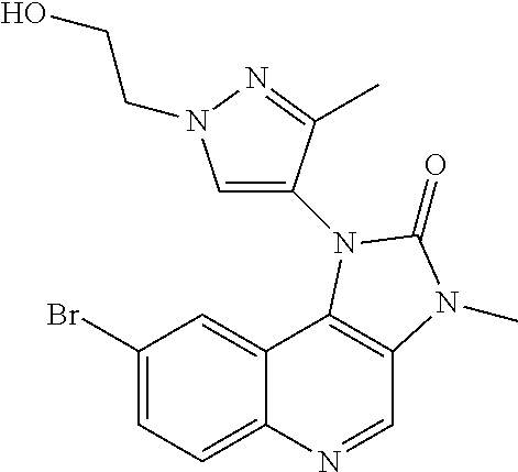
C1(Br)=CC=C2C(=C1)C1=C(C=N2)N(C)C(=O)N1C1=CN(CCO)N=C1C
